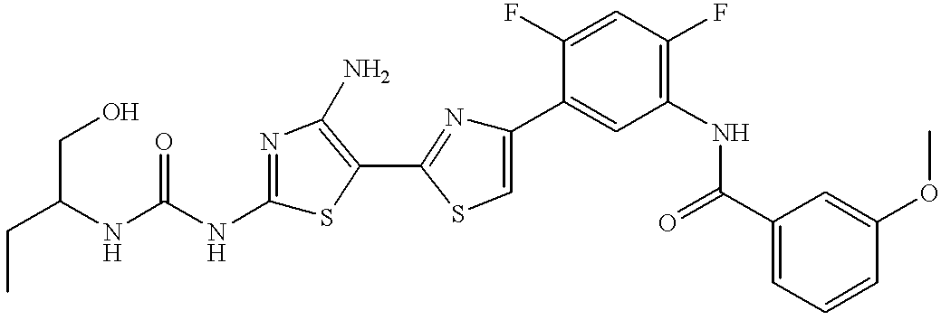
C(C(NC(NC1=NC(N)=C(C2=NC(C3=CC(NC(C4=CC=CC(OC)=C4)=O)=C(F)C=C3F)=CS2)S1)=O)CO)C
